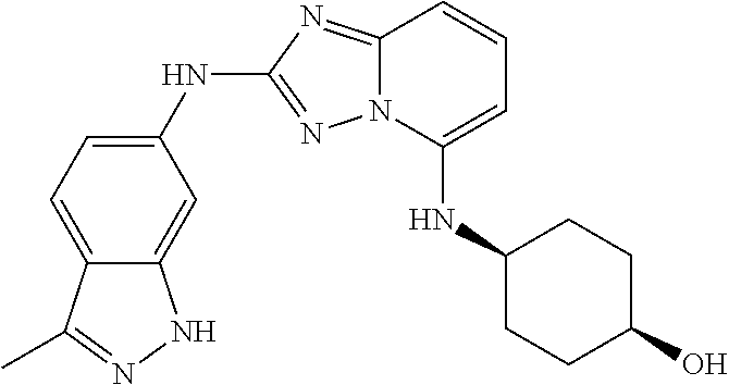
N12C(=NC(NC3=CC=C4C(=C3)NN=C4C)=N1)C=CC=C2NC1CCC(O)CC1
